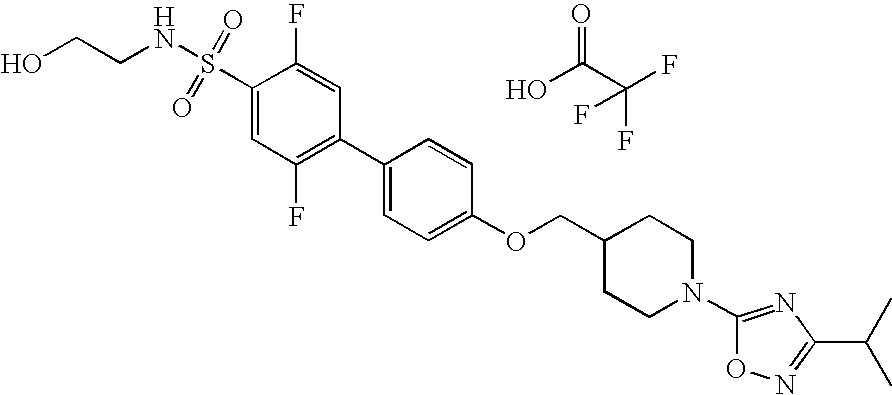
S(C1=CC(F)=C(C2=CC=C(OCC3CCN(C4=NC(C(C)C)=NO4)CC3)C=C2)C=C1F)(NCCO)(=O)=O.OC(C(F)(F)F)=O
